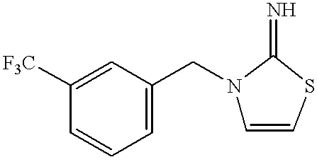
C1=C([F3C])C=CC=C1CN1C=CSC1=N
